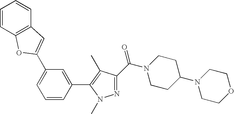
N1(C)N=C(C(N2CCC(N3CCOCC3)CC2)=O)C(C)=C1C1=CC(C2=CC3=C(C=CC=C3)O2)=CC=C1
